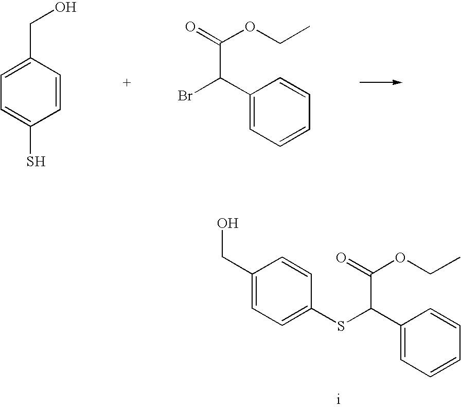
C1=C(CO)C=CC(S)=C1.C1(C(Br)C(=O)OCC)=CC=CC=C1.C1(C(SC2=CC=C(CO)C=C2)C(=O)OCC)=CC=CC=C1
